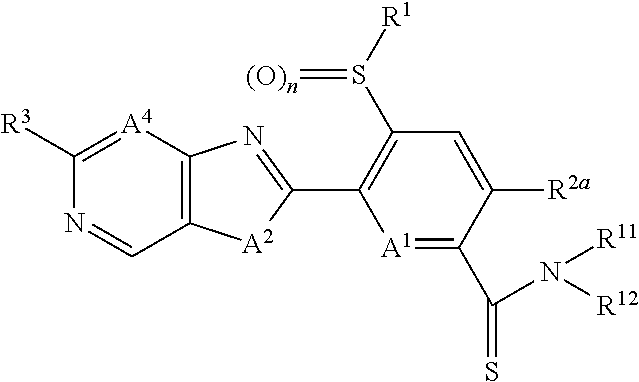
[A1]1=C(C(=S)N([R12])[R11])C([R2a])=CC(S([R1])=[(O)n])=C1C1=NC2=C([A2]1)C=NC([R3])=[A4]2
